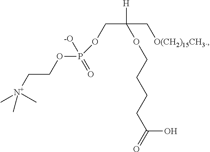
C(C(C[O(CH2)15CH3.])([H])OCCCCC(=O)O)OP(OCC[N+](C)(C)C)(=O)[-O]
